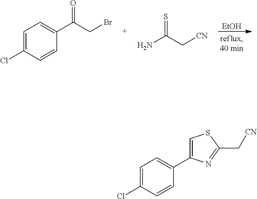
[EtOH].C1=C(Cl)C=CC(C(CBr)=O)=C1.NC(C[CN])=S.C1=C(Cl)C=CC(C2=CSC(C[CN])=N2)=C1
